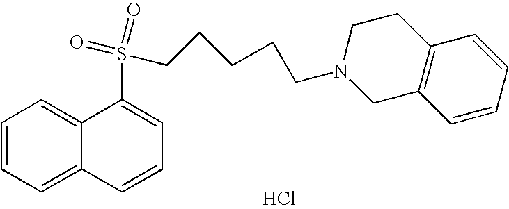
C1=CC=C2C(=C1)C(S(CCCCCN1CC3=C(CC1)C=CC=C3)(=O)=O)=CC=C2.Cl
